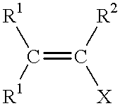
[R1]C([R1])=C([R2])[X]
